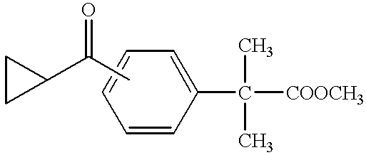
C1=CC(C(C)(C)[COOCH3])=CC=C1.CC(C1CC1)=O
